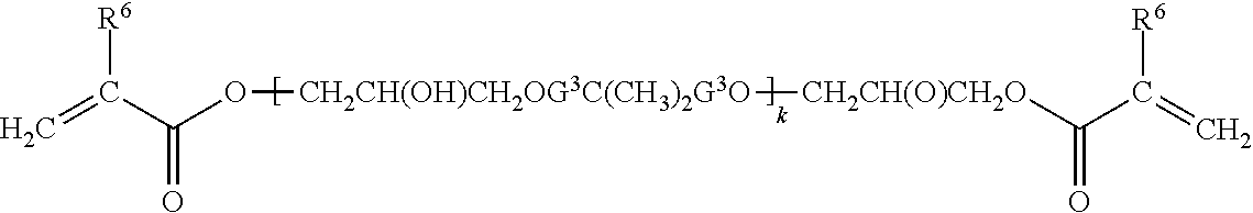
C=C(C(O[CH2CH(OH)CH2OG3C(CH3)2G3O][CH2CH(O)CH2O]C(C(=C)[R6])=O)=O)[R6]
